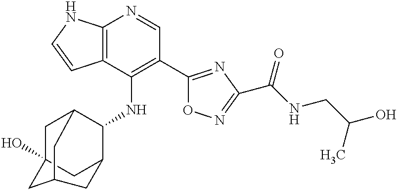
C12=C(C(NC3C4CC5(O)CC3CC(C5)C4)=C(C3=NC(C(NCC(O)C)=O)=NO3)C=N1)C=CN2
